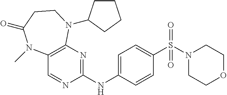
C12=C(N=C(NC3=CC=C(S(=O)(N4CCOCC4)=O)C=C3)N=C1)N(C1CCCC1)CCC(=O)N2C
